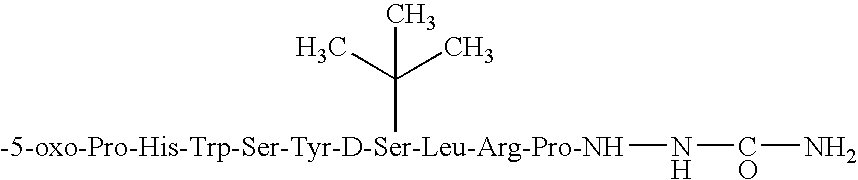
[-5-oxo-Pro-His-Trp-Ser-Tyr-D-Ser-Leu-Arg-Pro-NH](N[CO]N)C(C)(C)C
